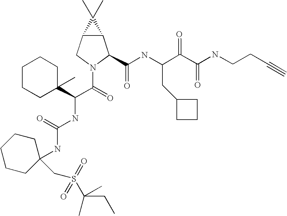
C12C(CN(C(=O)C(NC(NC3(CS(=O)(=O)C(CC)(C)C)CCCCC3)=O)C3(C)CCCCC3)C1C(NC(C(C(NCCC#C)=O)=O)CC1CCC1)=O)C2(C)C
